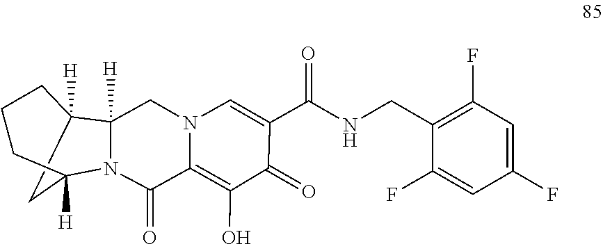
C12=C(O)C(=O)C(C(=O)NCC3=C(F)C=C(F)C=C3F)=CN1CC1([H])N(C2=O)C2([H])CC1([H])CCC2
